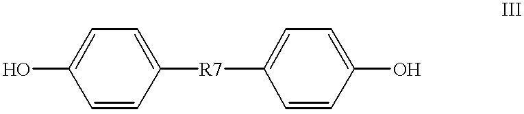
OC1=CC=C([R7]C2=CC=C(O)C=C2)C=C1
